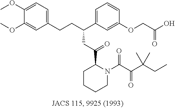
C1(CCC(C2=CC=CC(OCC(O)=O)=C2)CC(C2CCCCN2C(C(C(CC)(C)C)=O)=O)=O)=CC=C(OC)C(OC)=C1
